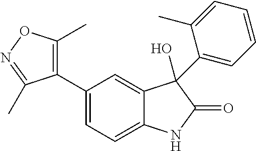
C1(C2=CC=C3C(=C2)C(O)(C2=CC=CC=C2C)C(=O)N3)=C(C)ON=C1C
